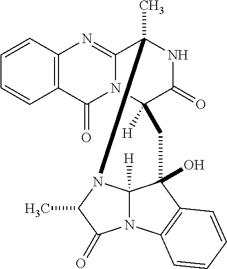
C12=C(C=CC=C1)N=C1N(C2=O)C2([H])C(=O)NC1(C)N1C3([H])N(C(=O)C1C)C1=C(C3(O)C2)C=CC=C1
